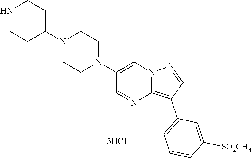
C1(N2CCN(C3CCNCC3)CC2)=CN2C(=C(C3=CC=CC([SO2CH3])=C3)C=N2)N=C1
